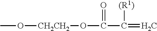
CO[CH2CH2]OC(=O)C(=C)[(R1)]
